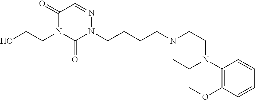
OCCN1C(=O)N(CCCCN2CCN(C3=C(OC)C=CC=C3)CC2)N=CC1=O
